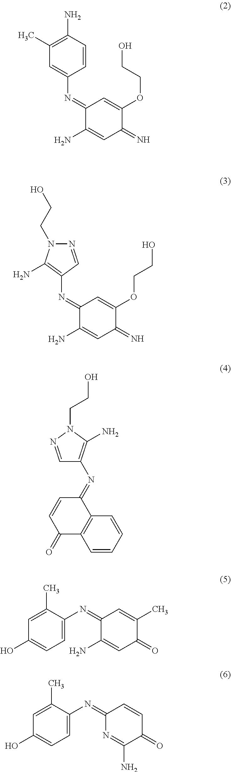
C1(=NC2=CC(C)=C(N)C=C2)C(N)=CC(=N)C(OCCO)=C1.C1(=NC2=C(N)N(CCO)N=C2)C(N)=CC(=N)C(OCCO)=C1.C1=CC=CC2=C1C(=O)C=CC2=NC1=C(N)N(CCO)N=C1.C1(O)=CC=C(N=C2C(N)=CC(=O)C(C)=C2)C(C)=C1.C1(O)=CC=C(N=C2N=C(N)C(=O)C=C2)C(C)=C1
